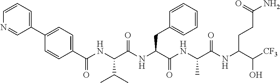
C1=CC(C(NC(C(NC(C(NC(C(NC(C([CF3])O)CCC(N)=O)=O)C)=O)CC2=CC=CC=C2)=O)C(C)C)=O)=CC=C1C1=CC=CN=C1
